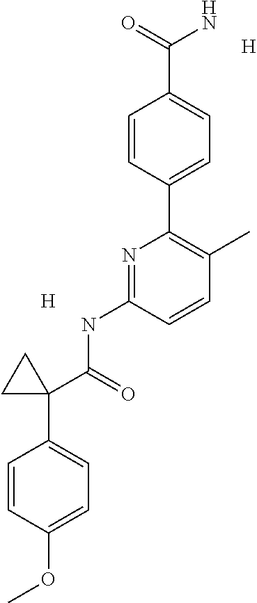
C1=CC(C2=C(C)C=CC(NC(=O)C3(C4=CC=C(OC)C=C4)CC3)=N2)=CC=C1C(N)=O.[H].[H]
